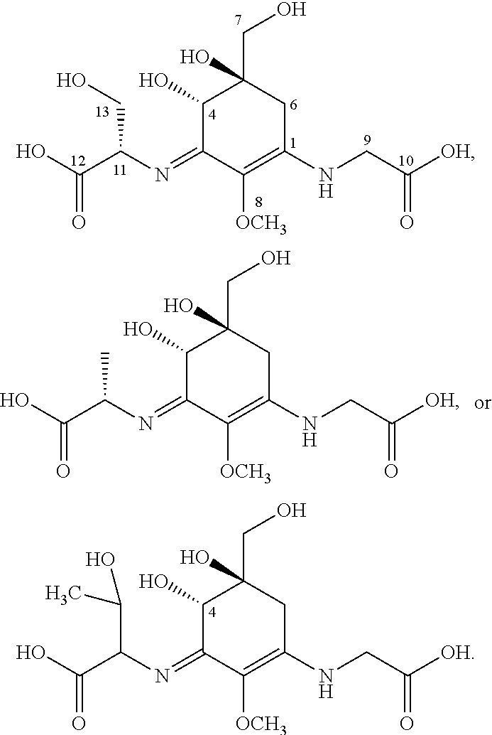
C1(O)C(=NC(C(O)=O)C(C)O)C([OCH3])=C(NCC([OH])=O)CC1(CO)O.C1(O)C(=NC(C(O)=O)CO)C([OCH3])=C(NCC([OH])=O)CC1(CO)O.C1(O)C(=NC(C(O)=O)C)C([OCH3])=C(NCC([OH])=O)CC1(CO)O
